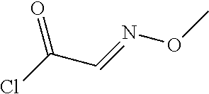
ClC(C=NOC)=O
